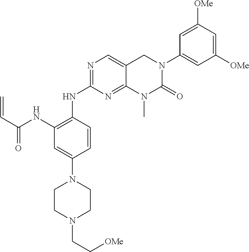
N1=C(NC2=C(NC(C=C)=O)C=C(N3CCN(CC[OMe])CC3)C=C2)N=C2C(=C1)CN(C1=CC([OMe])=CC([OMe])=C1)C(=O)N2C
